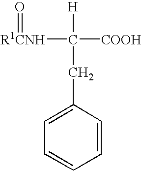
C1=C(CC([COOH])([H])[R1CNH]=O)C=CC=C1
